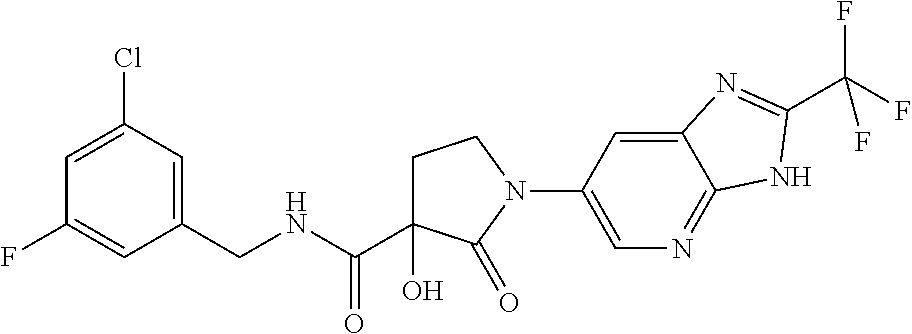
C1(CNC(C2(O)CCN(C3=CN=C4C(=C3)N=C(C(F)(F)F)N4)C2=O)=O)=CC(Cl)=CC(F)=C1
